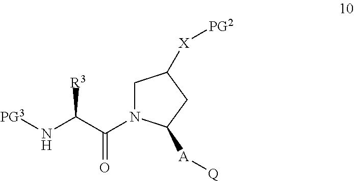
N(C(C(=O)N1CC([X][PG2])CC1[A][Q])[R3])[PG3]
